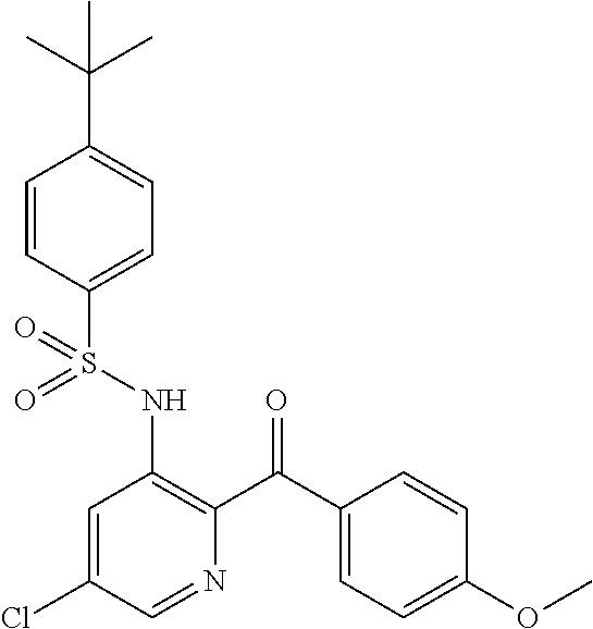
C1=CC(S(NC2=C(C(C3=CC=C(OC)C=C3)=O)N=CC(Cl)=C2)(=O)=O)=CC=C1C(C)(C)C
